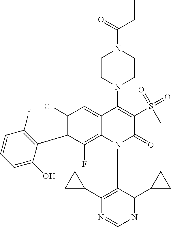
C1(C2=C(F)C=CC=C2O)=C(Cl)C=C2C(=C1F)N(C1=C(C3CC3)N=CN=C1C1CC1)C(=O)C(S(C)(=O)=O)=C2N1CCN(C(=O)C=C)CC1
